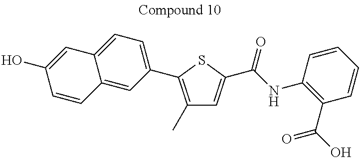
C1(C)=C(C2=CC=C3C(=C2)C=CC(O)=C3)SC(C(=O)NC2=C(C(=O)O)C=CC=C2)=C1
